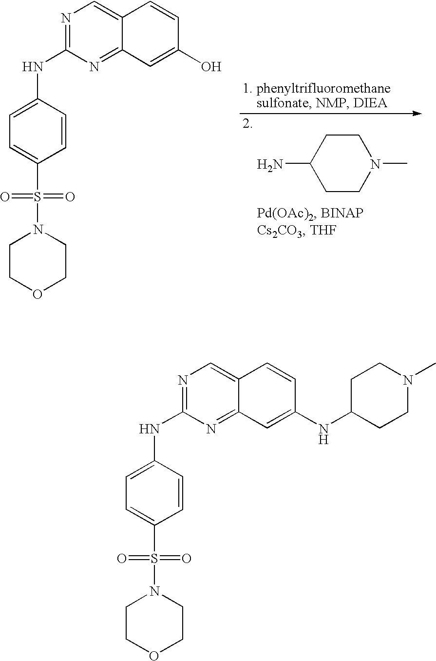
N1=C(NC2=CC=C(S(N3CCOCC3)(=O)=O)C=C2)N=C2C(=C1)C=CC(O)=C2.C1CN(C)CCC1N.N1=C(NC2=CC=C(S(N3CCOCC3)(=O)=O)C=C2)N=C2C(=C1)C=CC(NC1CCN(C)CC1)=C2
